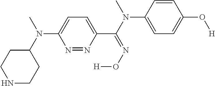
C1(N(C)C2=CC=C(C(=NO[H])N(C)C3=CC=C(O[H])C=C3)N=N2)CCNCC1
